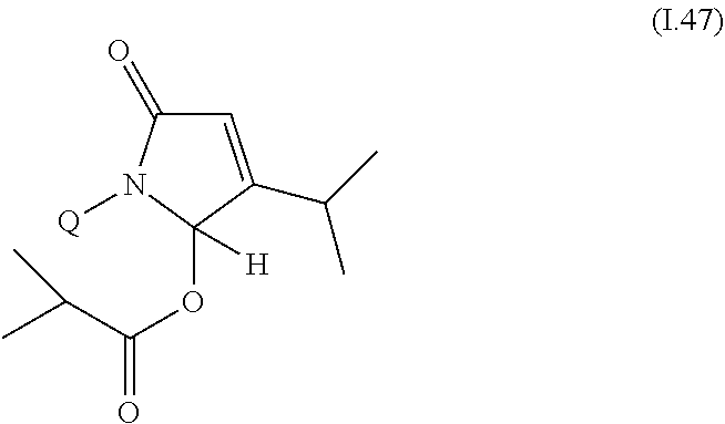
C1=C(C(C)C)C(OC(C(C)C)=O)([H])N([Q])C1=O
